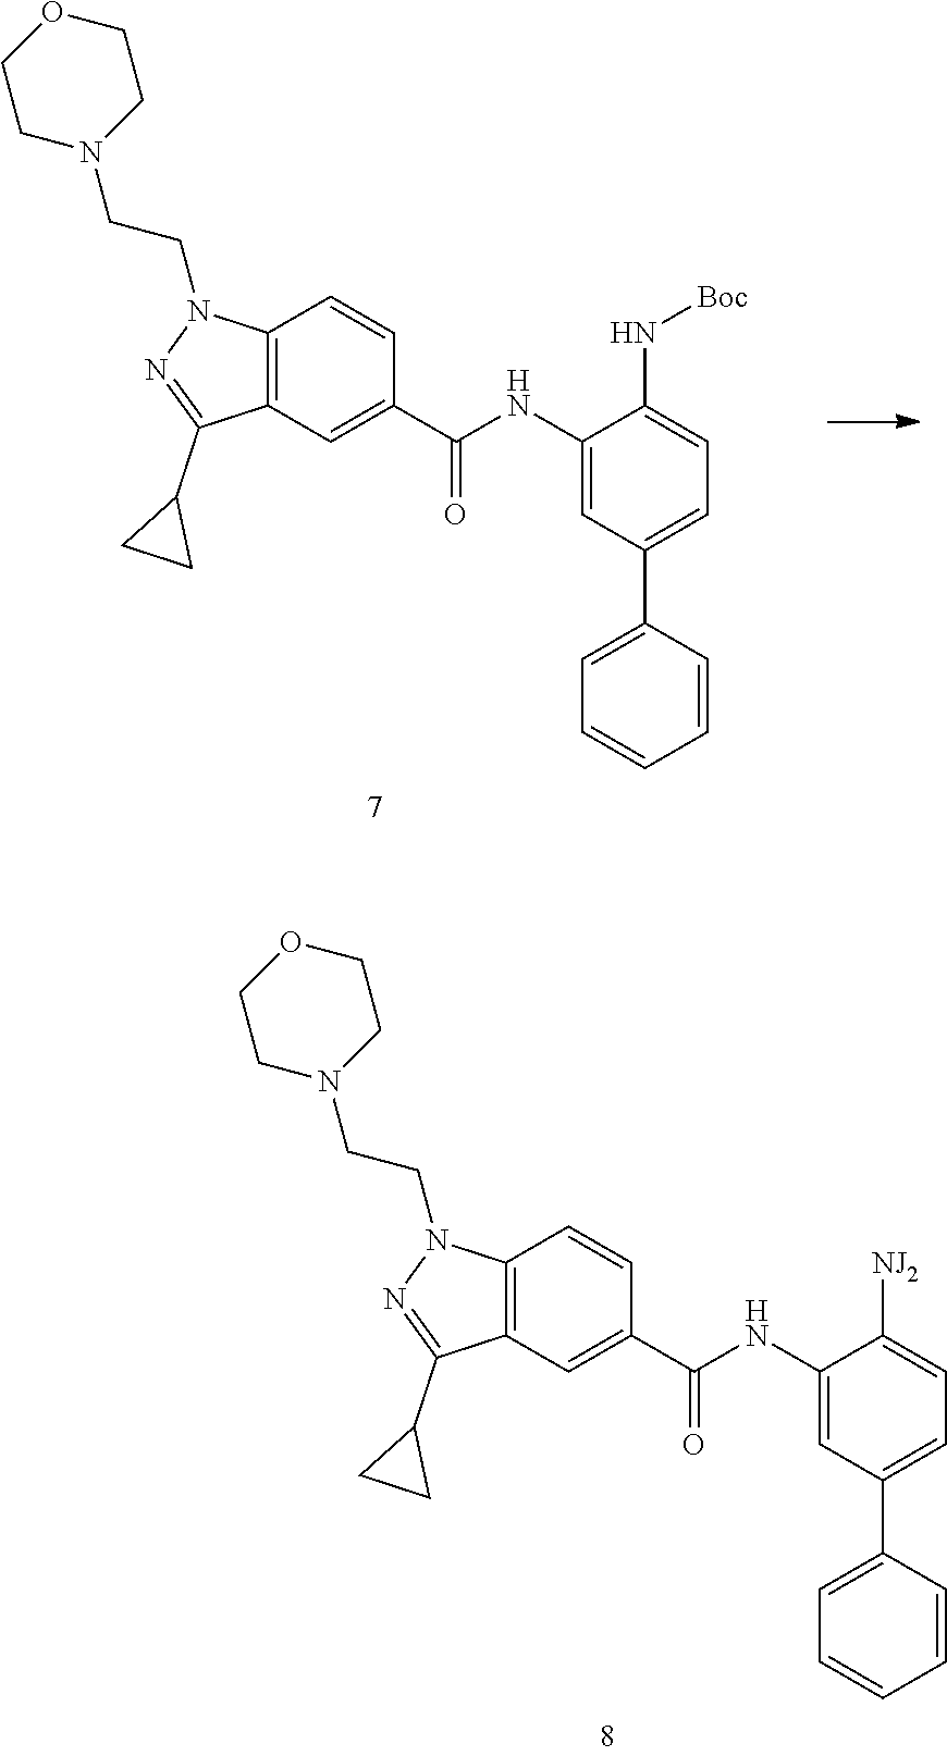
C12=C(C=C(C(NC3=CC(C4=CC=CC=C4)=CC=C3[NJ2])=O)C=C1)C(C1CC1)=NN2CCN1CCOCC1.C12=C(C=C(C(NC3=CC(C4=CC=CC=C4)=CC=C3N[Boc])=O)C=C1)C(C1CC1)=NN2CCN1CCOCC1
